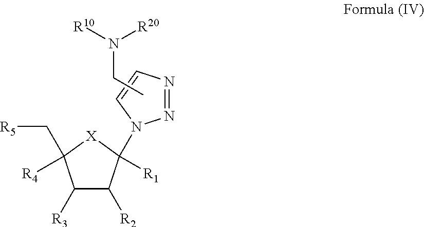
C1([R3])C([R2])C([R1])(N2N=NC=C2)[X]C1([R4])C[R5].N(CC)([R10])[R20]
